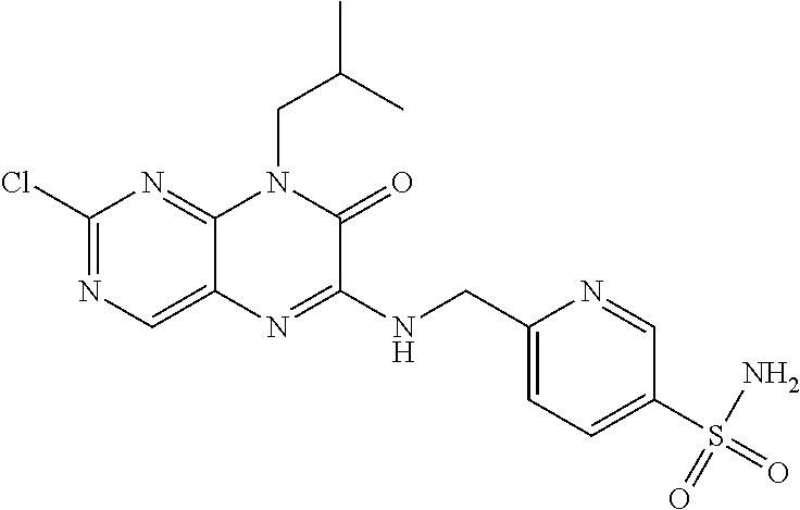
C1(Cl)=NC=C2C(=N1)N(CC(C)C)C(=O)C(NCC1=CC=C(S(=O)(N)=O)C=N1)=N2
